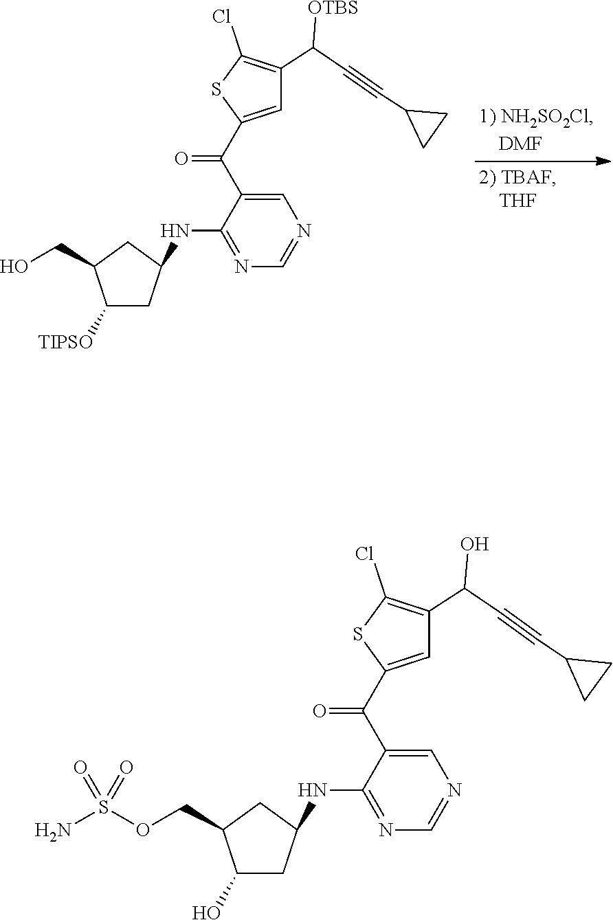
C1=C(C(C2=CC(C([OTBS])C#CC3CC3)=C(Cl)S2)=O)C(NC2CC([TIPSO])C(CO)C2)=NC=N1.C1=C(C(C2=CC(C(O)C#CC3CC3)=C(Cl)S2)=O)C(NC2CC(O)C(COS(N)(=O)=O)C2)=NC=N1
